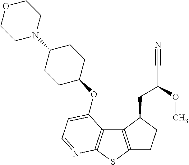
C1C2=C(C(CC(OC)C#N)C1)C1=C(S2)N=CC=C1OC1CCC(N2CCOCC2)CC1
